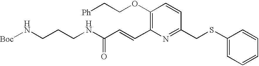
[Boc]NCCCNC(C=CC1=C(OCC[Ph])C=CC(CSC2=CC=CC=C2)=N1)=O
